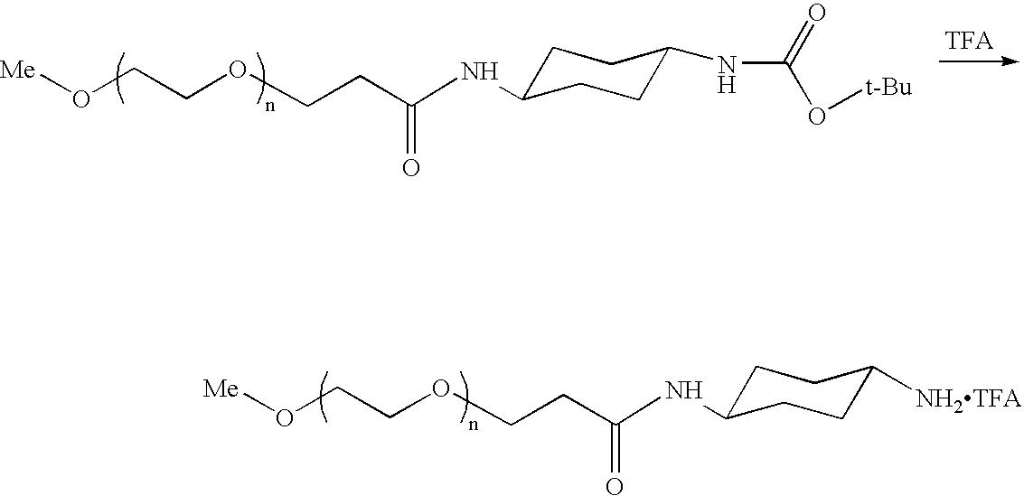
N(C(CCOCCO[Me])=O)C1CCC(NC(O[t-Bu])=O)CC1.N(C(CCOCCO[Me])=O)C1CCC([NH2TFA])CC1
